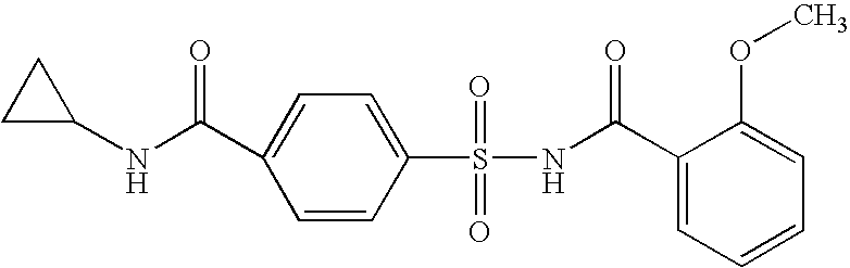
C1C(NC(C2=CC=C(S(NC(C3=CC=CC=C3OC)=O)(=O)=O)C=C2)=O)C1
